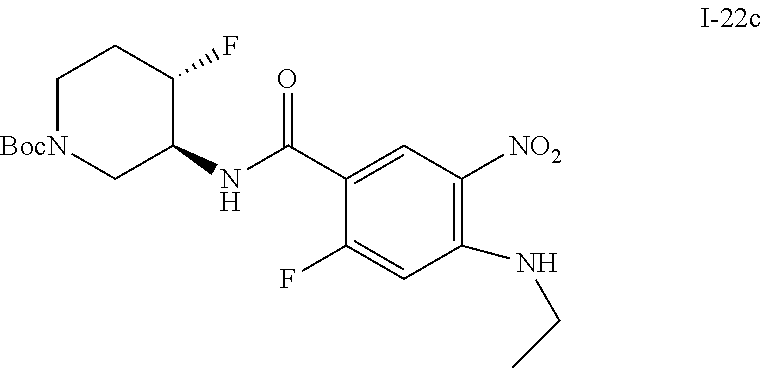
C1[BocN]CC(NC(=O)C2=CC([NO2])=C(NCC)C=C2F)C(F)C1
